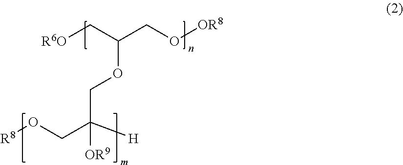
[R6O]CC(CO[OR8])OCC(CO[R8])([H])[OR9]
